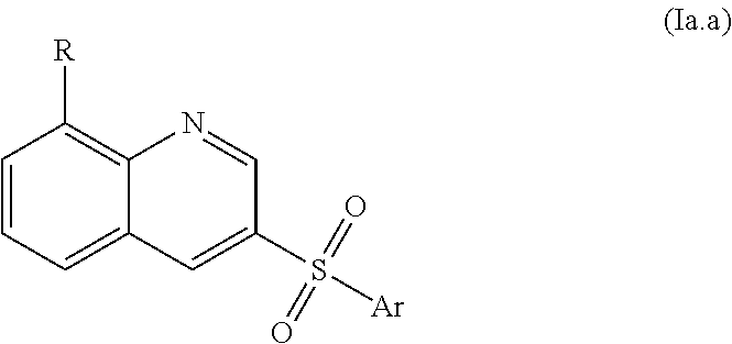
C1=CC=C2C(=C1[R])N=CC(S([Ar])(=O)=O)=C2
